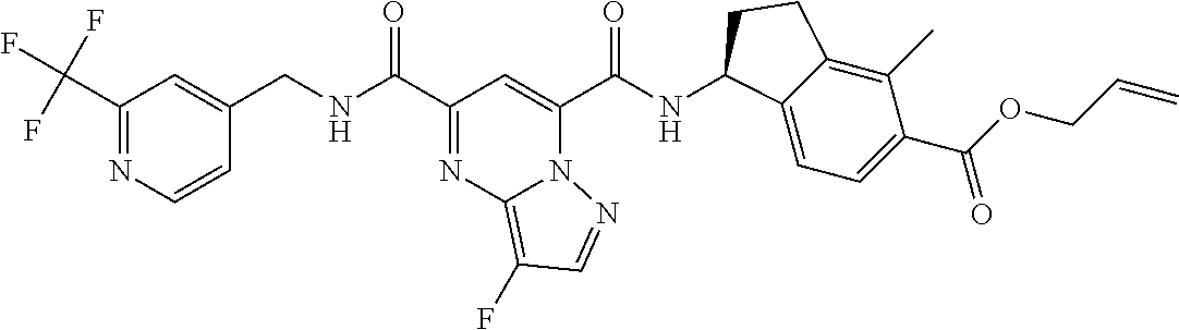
C1(C(F)(F)F)=NC=CC(CNC(C2=NC3=C(F)C=NN3C(C(NC3C4=CC=C(C(OCC=C)=O)C(C)=C4CC3)=O)=C2)=O)=C1
